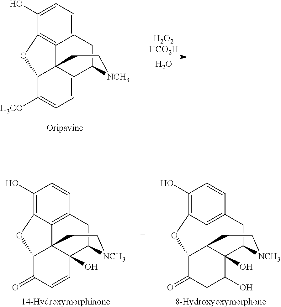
O.C12=CC=C(O)C3=C1C14C(=CC=C([H3CO])C1O3)C(C2)[NCH3]CC4.C12=C3C(=C(O)C=C1)OC1C34C(O)(C(C2)[NCH3]CC4)C(O)CC1=O.C12=C3C(=C(O)C=C1)OC1C34C(O)(C(C2)[NCH3]CC4)C=CC1=O
